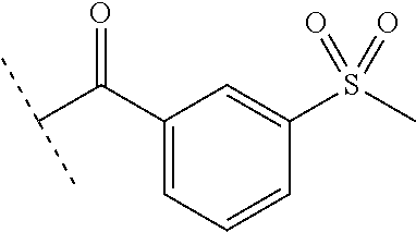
C(C(C1=CC=CC(S(C)(=O)=O)=C1)=O)(C)C
